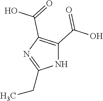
N1C(C(O)=O)=C(C(=O)O)N=C1CC
